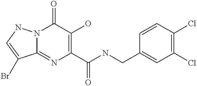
N12C(=NC(C(NCC3=CC(Cl)=C(Cl)C=C3)=O)=C(O)C1=O)C(Br)=CN2
